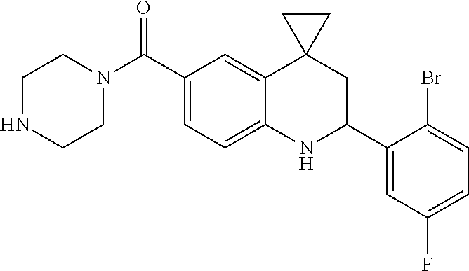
C1(C(N2CCNCC2)=O)=CC=C2C(=C1)C1(CC(C3=CC(F)=CC=C3Br)N2)CC1
